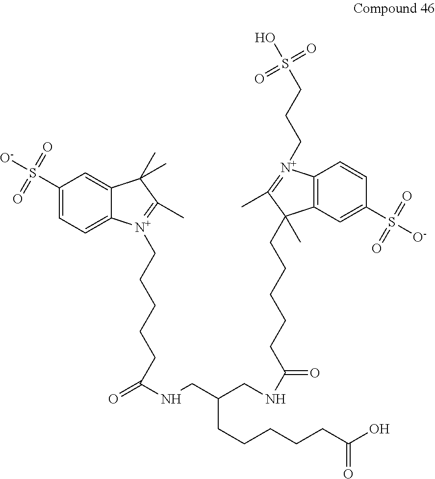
C12=CC(S([O-])(=O)=O)=CC=C1[N+](CCCCCC(=O)NCC(CNC(=O)CCCCCC1(C)C3=C([N+](CCCS(O)(=O)=O)=C1C)C=CC(S([O-])(=O)=O)=C3)CCCCCC(O)=O)=C(C)C2(C)C
